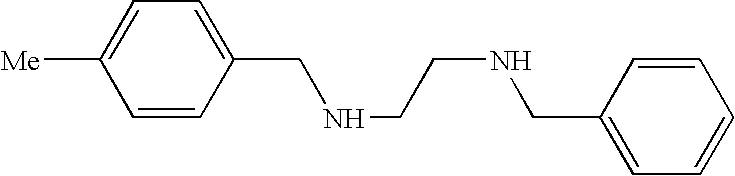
C1=CC(CNCCNCC2=CC=CC=C2)=CC=C1[Me]
